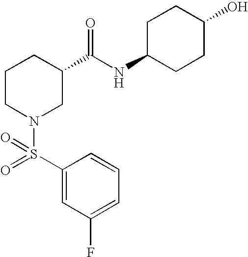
C1=CC(S(=O)(N2CC(C(NC3CCC(O)CC3)=O)CCC2)=O)=CC(F)=C1
